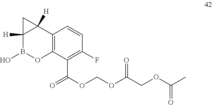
C12=C(C(C(OCOC(COC(C)=O)=O)=O)=C(F)C=C1)OB(O)C1([H])C2([H])C1
